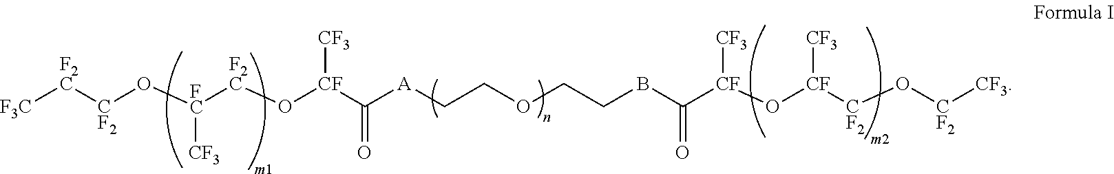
[F3C][F2C][CF2]O[FC]([F2C]O[CF](C([A]CCOCCBC([CF](O[CF]([CF2]O[CF2][CF3])[CF3])[CF3])=O)=O)[CF3])[CF3]
